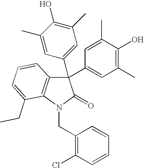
C1=C(C)C(O)=C(C)C=C1C1(C2=CC(C)=C(O)C(C)=C2)C2=C(N(CC3=C(Cl)C=CC=C3)C1=O)C(CC)=CC=C2
